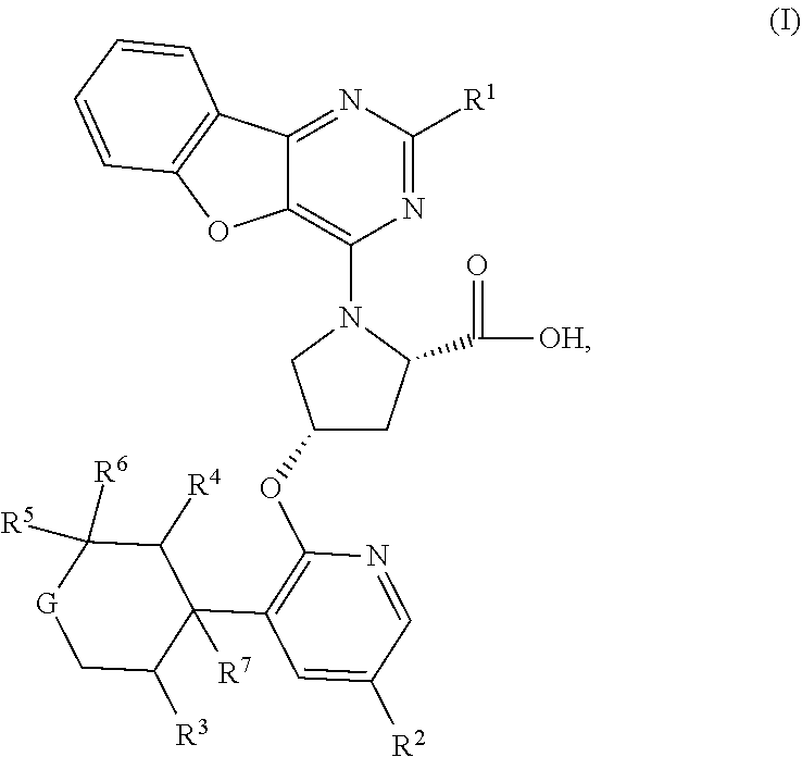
C12=NC([R1])=NC(N3CC(OC4=C(C5([R7])C([R4])C([R6])([R5])[G]CC5[R3])C=C([R2])C=N4)CC3C([OH])=O)=C1OC1=C2C=CC=C1
